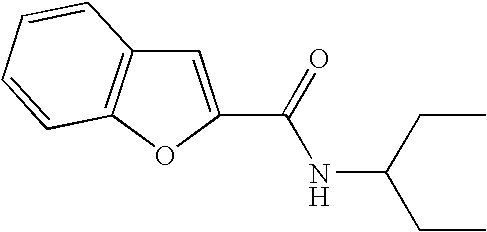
C(=O)(NC(CC)CC)C1=CC2=C(O1)C=CC=C2
